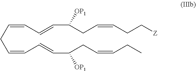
C(C=CC=CC(CC=CCC)[OP1])C=CC=CC(CC=CCC[Z])[OP1]
